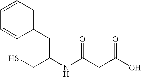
SCC(NC(CC(O)=O)=O)CC1=CC=CC=C1
